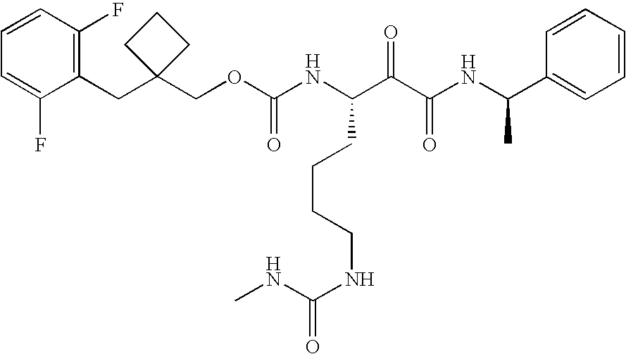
C1(CC2(COC(NC(C(C(NC(C3=CC=CC=C3)C)=O)=O)CCCCNC(NC)=O)=O)CCC2)=C(F)C=CC=C1F
